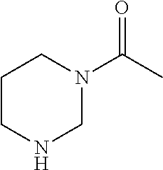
C1CNCN(C(C)=O)C1
